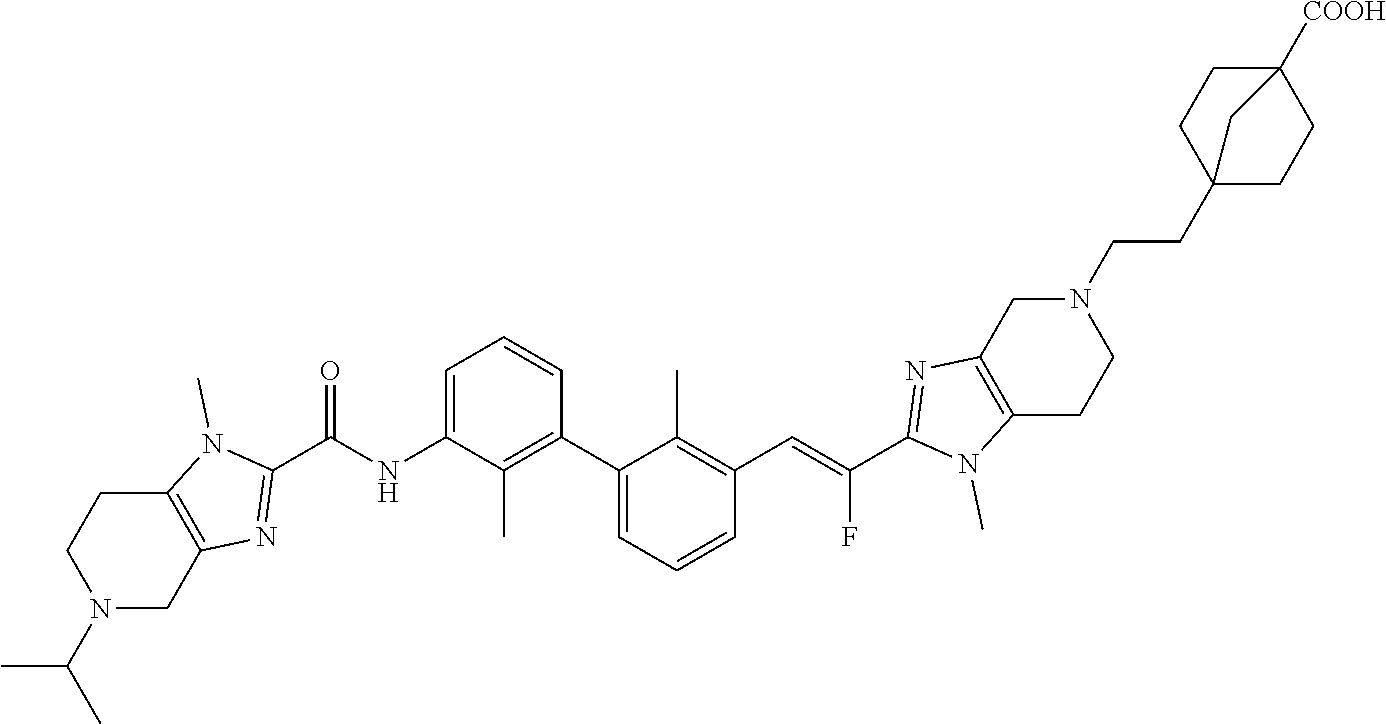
C1(C2=CC=CC(C=C(C3=NC4=C(N3C)CCN(CCC35CCC([COOH])(CC3)C5)C4)F)=C2C)=C(C)C(NC(C2=NC3=C(N2C)CCN(C(C)C)C3)=O)=CC=C1
